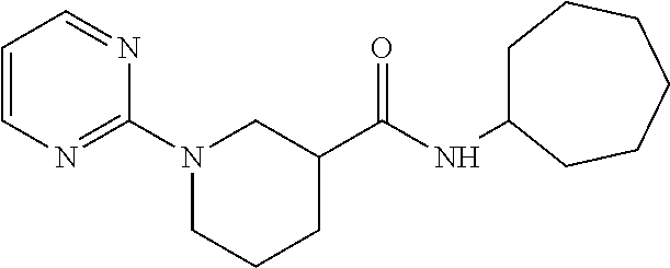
C1=CN=C(N2CCCC(C(NC3CCCCCC3)=O)C2)N=C1
